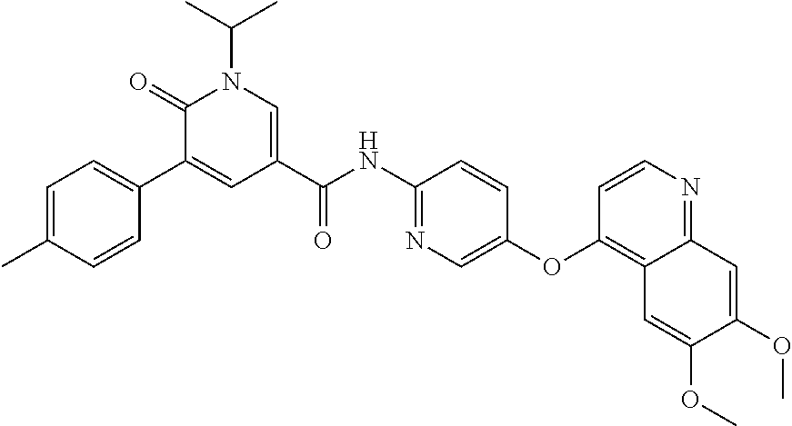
C1(=O)C(C2=CC=C(C)C=C2)=CC(C(NC2=NC=C(OC3=C4C(=NC=C3)C=C(OC)C(OC)=C4)C=C2)=O)=CN1C(C)C
